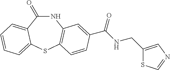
N1C(=O)C2=CC=CC=C2SC2=C1C=C(C(NCC1=CN=CS1)=O)C=C2
